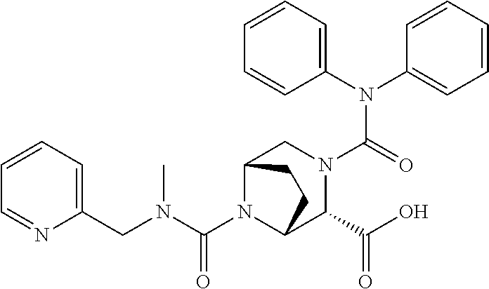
C(N1C2C(C(O)=O)N(C(N(C3=CC=CC=C3)C3=CC=CC=C3)=O)CC1CC2)(N(CC1=CC=CC=N1)C)=O
